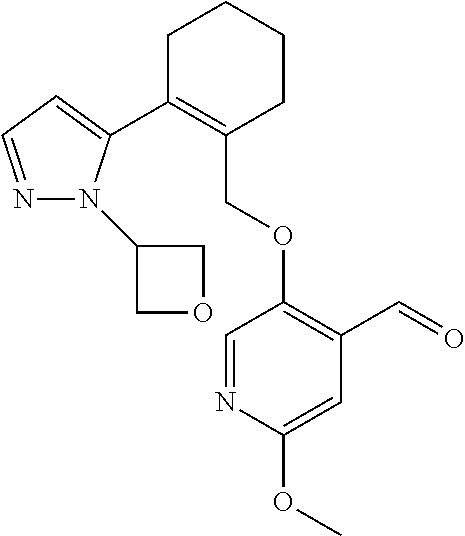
C1C(C2=CC=NN2C2COC2)=C(COC2=C(C=O)C=C(OC)N=C2)CCC1
